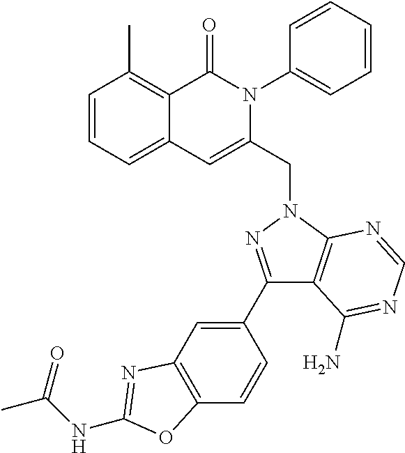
C1=CC=C2C(=C1C)C(=O)N(C1=CC=CC=C1)C(CN1C3=C(C(C4=CC5=C(C=C4)OC(NC(C)=O)=N5)=N1)C(N)=NC=N3)=C2
